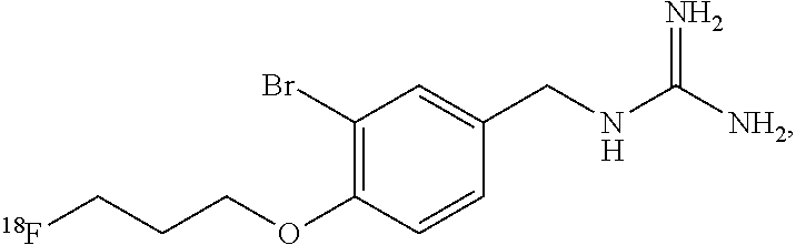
C1(Br)=C(OCCC[18F])C=CC(CNC([NH2])=N)=C1.[H]
